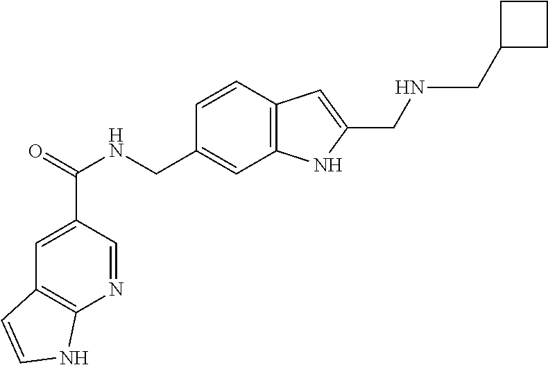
C1=C(C(=O)NCC2=CC3=C(C=C2)C=C(CNCC2CCC2)N3)C=NC2=C1C=CN2
